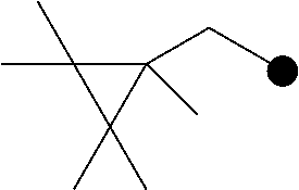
C1(CC)(C)C(C)(C)C1(C)C
